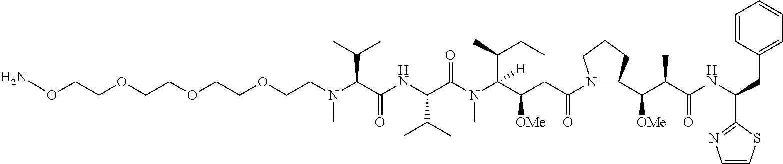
NOCCOCCOCCOCCN(C(C(NC(C(N(C(C(CC(N1C(C(C(C)C(NC(CC2=CC=CC=C2)C2=NC=CS2)=O)[OMe])CCC1)=O)[OMe])(C(CC)C)[H])C)=O)C(C)C)=O)C(C)C)C
